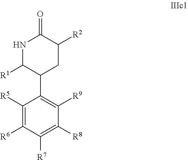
C1([R5])=C([R6])C([R7])=C([R8])C([R9])=C1C1CC([R2])C(=O)NC1[R1]
